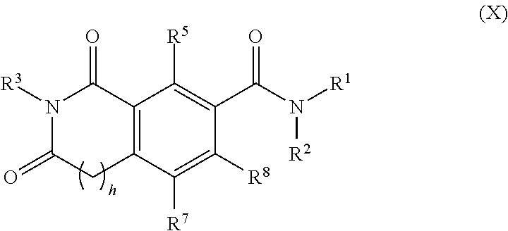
C12=C(C([R7])=C([R8])C(C(N([R1])[R2])=O)=C1[R5])CC(=O)N([R3])C2=O
